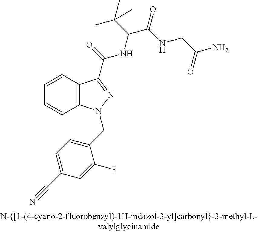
C1=CC2=C(C=C1)N(CC1=CC=C(C#N)C=C1F)N=C2C(NC(C(C)(C)C)C(NCC(N)=O)=O)=O
